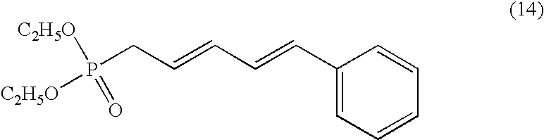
C(=CC1=CC=CC=C1)C=CCP([C2H5O])(=O)[C2H5O]
